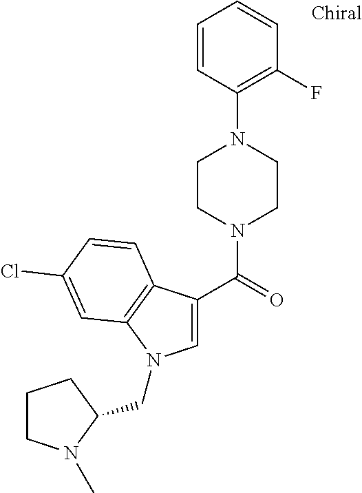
C1=C(C(=O)N2CCN(C3=C(F)C=CC=C3)CC2)C2=C(N1CC1N(C)CCC1)C=C(Cl)C=C2
